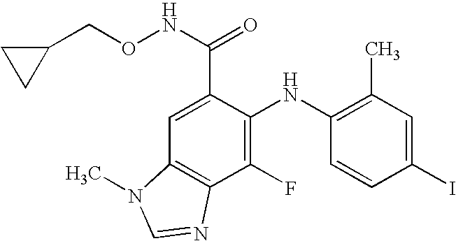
C(C1=CC2=C(C(F)=C1NC1=C(C)C=C(I)C=C1)N=CN2C)(NOCC1CC1)=O
